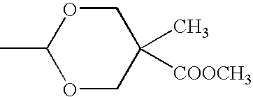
CC1OCC(C)([COOCH3])CO1
